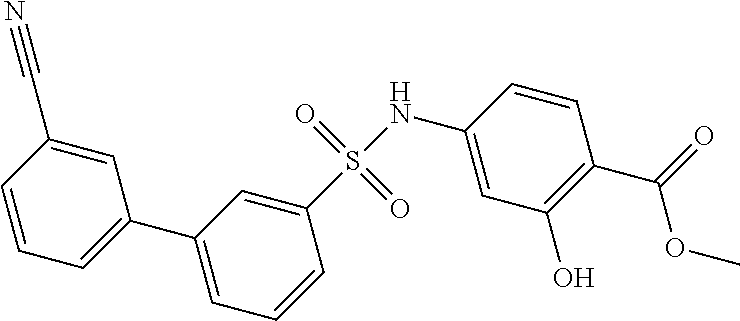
C1=CC=C(C2=CC=CC(S(NC3=CC(O)=C(C(=O)OC)C=C3)(=O)=O)=C2)C=C1C#N
